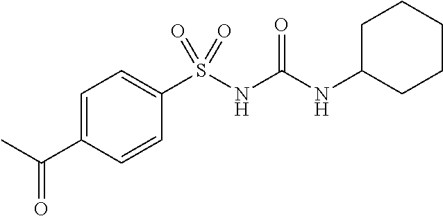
C1=C(C(=O)C)C=CC(S(NC(NC2CCCCC2)=O)(=O)=O)=C1
